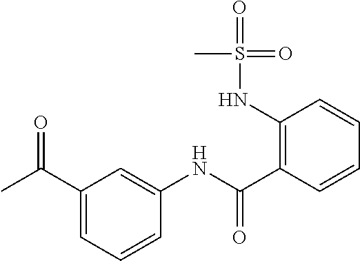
C1=CC=CC(C(=O)NC2=CC(C(=O)C)=CC=C2)=C1NS(=O)(C)=O
